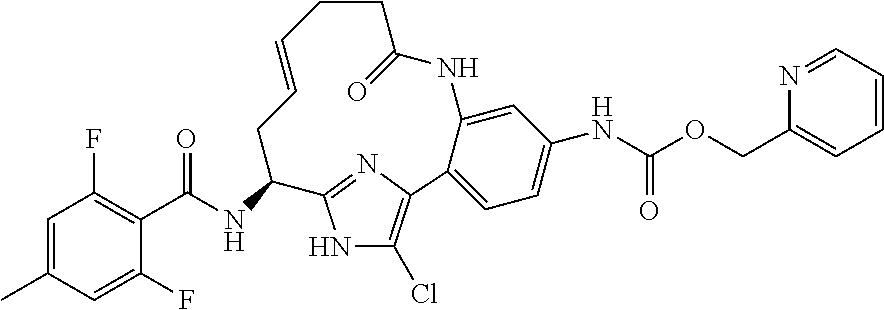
C1=C(C)C=C(F)C(C(NC2CC=CCCC(=O)NC3=CC(NC(OCC4=CC=CC=N4)=O)=CC=C3C3=C(Cl)NC2=N3)=O)=C1F
